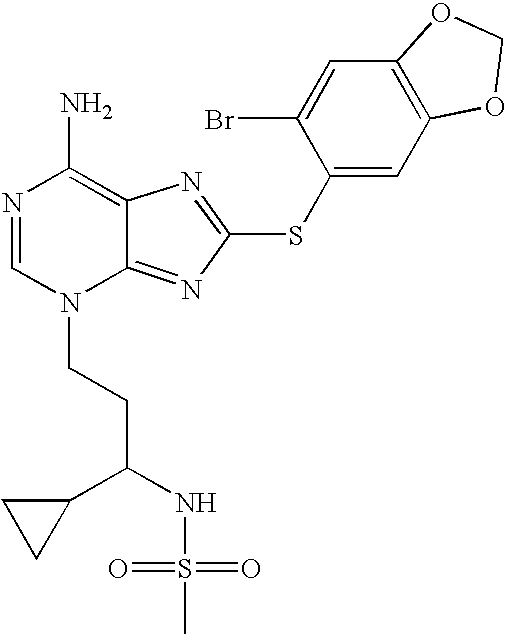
N1=CN(CCC(NS(C)(=O)=O)C2CC2)C2=NC(SC3=CC4=C(C=C3Br)OCO4)=NC2=C1N
